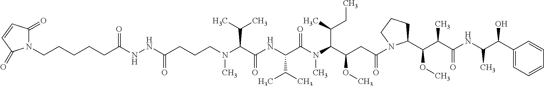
C(C(C(N(C(C(NC(C(N(CCCC(NNC(CCCCCN1C(=O)C=CC1=O)=O)=O)C)C(C)C)=O)C(C)C)=O)C)C(C)CC)OC)C(=O)N1C(C(OC)C(C(NC(C)C(O)C2=CC=CC=C2)=O)C)CCC1
